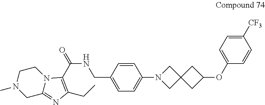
C1([CF3])=CC=C(OC2CC3(C2)CN(C2=CC=C(CNC(=O)C4=C(CC)N=C5N4CCN(C)C5)C=C2)C3)C=C1
